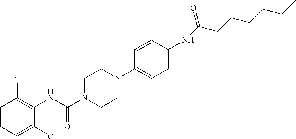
C1=CC=C(Cl)C(NC(N2CCN(C3=CC=C(NC(CCCCCC)=O)C=C3)CC2)=O)=C1Cl
